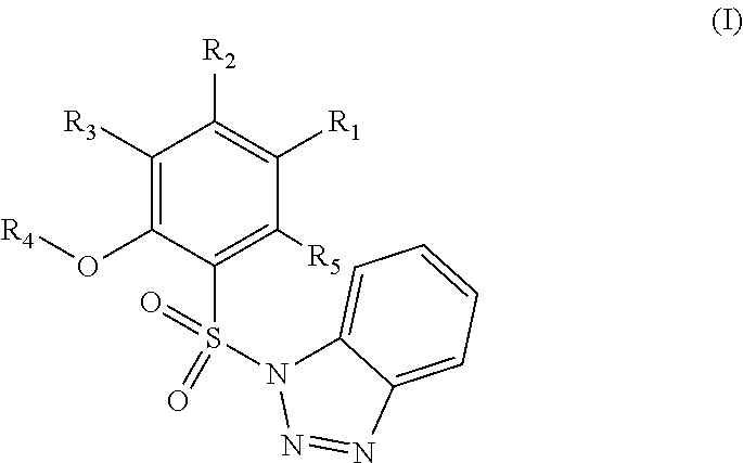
C1([R3])=C(O[R4])C(S(N2C3=CC=CC=C3N=N2)(=O)=O)=C([R5])C([R1])=C1[R2]
